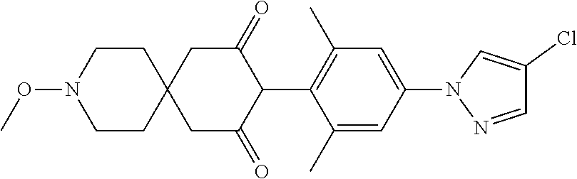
C1(C)=CC(N2N=CC(Cl)=C2)=CC(C)=C1C1C(=O)CC2(CC1=O)CCN(OC)CC2
